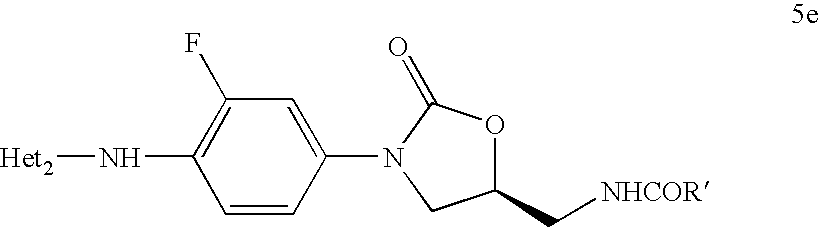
C1=CC(N2CC(C[NHCOR])OC2=O)=CC(F)=C1N[Het2]
